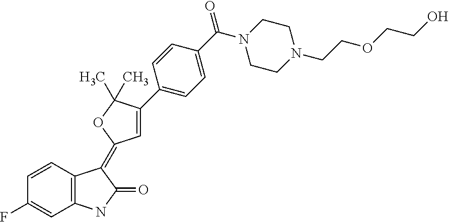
C1(F)=CC2=C(C=C1)C(=C1C=C(C3=CC=C(C(=O)N4CCN(CCOCCO)CC4)C=C3)C(C)(C)O1)C(=O)N2
